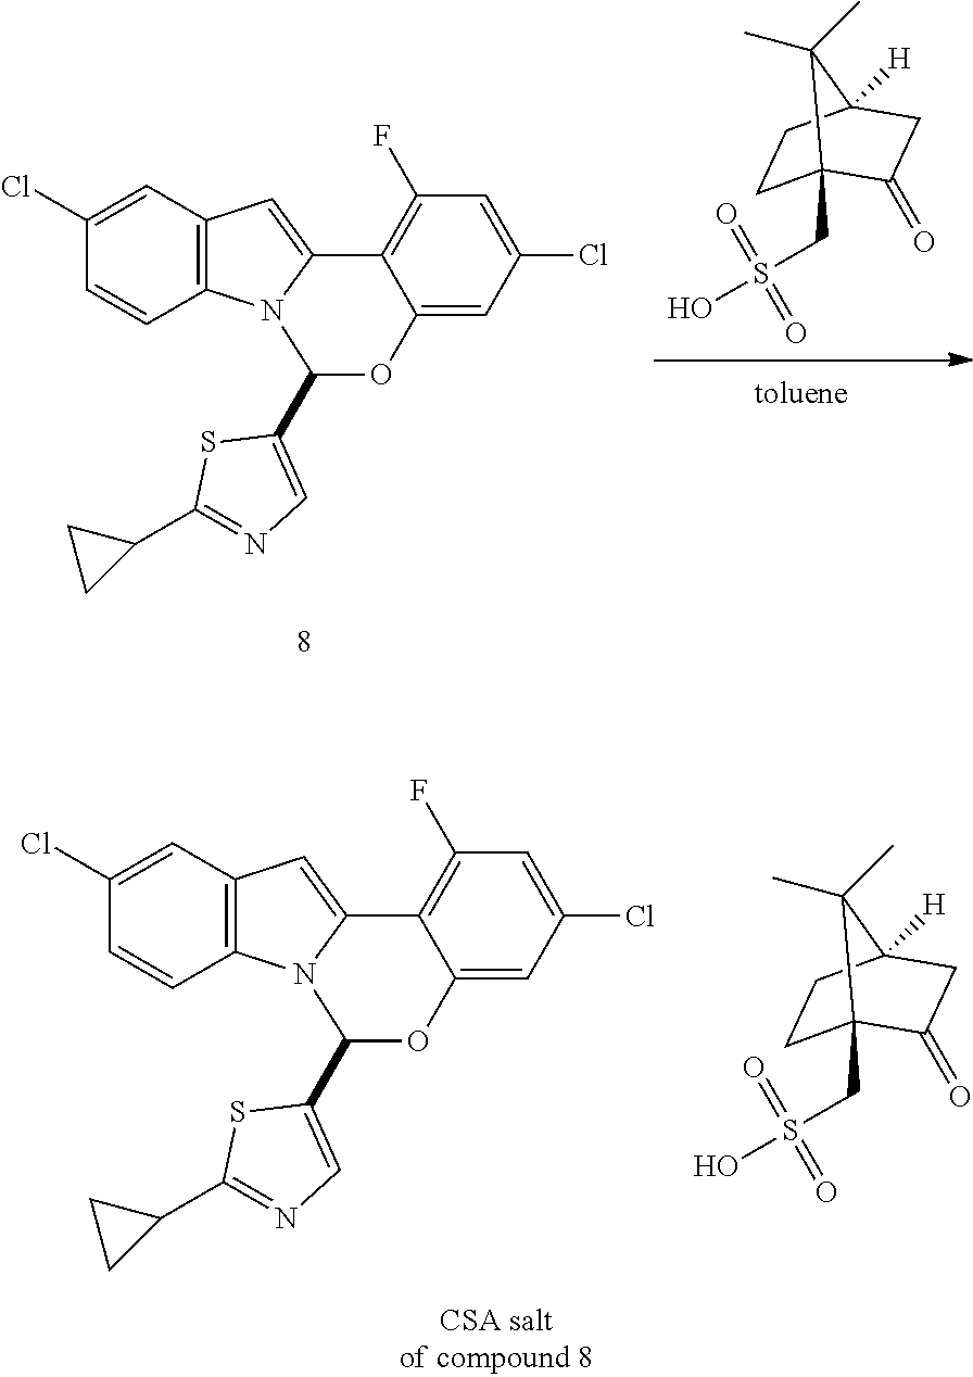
C12=CC(Cl)=CC(F)=C1C1=CC3=C(C=CC(Cl)=C3)N1C(C1=CN=C(C3CC3)S1)O2.C1C2(CS(O)(=O)=O)C(=O)CC([H])(C1)C2(C)C.C1C2(CS(O)(=O)=O)C(=O)CC([H])(C1)C2(C)C.C12=CC(Cl)=CC(F)=C1C1=CC3=C(C=CC(Cl)=C3)N1C(C1=CN=C(C3CC3)S1)O2
